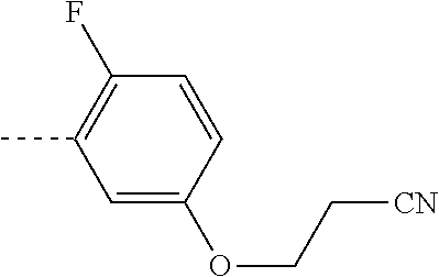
C1=C(OCC[CN])C=CC(F)=C1C
